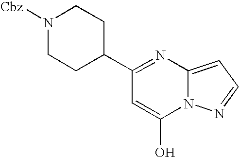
C12=CC=NN1C(O)=CC(C1CCN([Cbz])CC1)=N2
